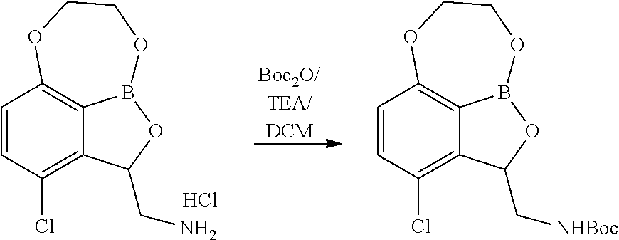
C1=CC(Cl)=C2C3=C1OCCOB3OC2C[NHBoc].[Boc2O/TEA/DCM].C1=CC(Cl)=C2C3=C1OCCOB3OC2CN.Cl
